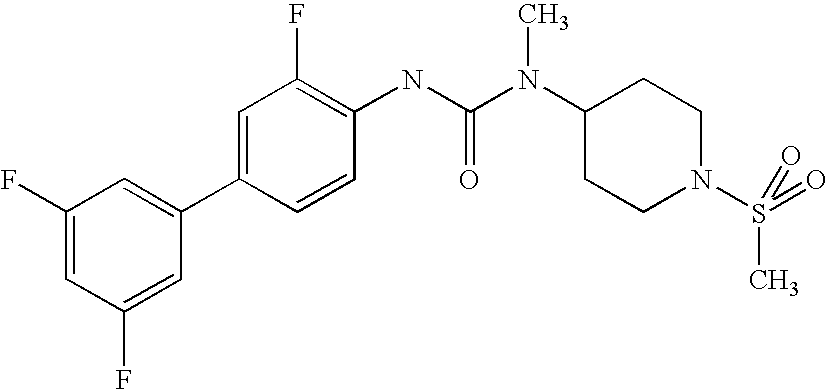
C1(F)=CC(F)=CC(C2=CC(F)=C(NC(N(C3CCN(S(C)(=O)=O)CC3)C)=O)C=C2)=C1
